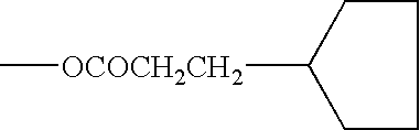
C1CC([OCOCH2CH2]C)CC1
